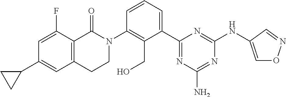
C1(C2=CC3=C(C(F)=C2)C(=O)N(C2=C(CO)C(C4=NC(N)=NC(NC5=CON=C5)=N4)=CC=C2)CC3)CC1
